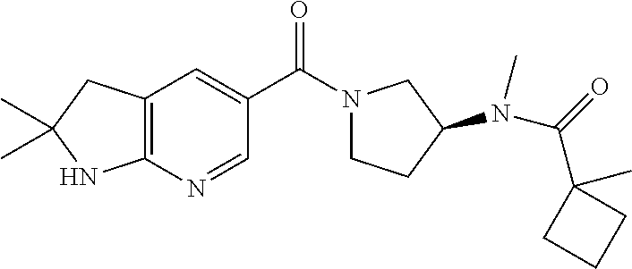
C12=C(C=C(C(=O)N3CCC(N(C(=O)C4(C)CCC4)C)C3)C=N1)CC(C)(C)N2
